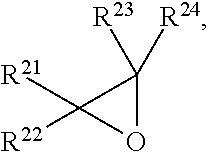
O1C([R24])([R23])C1([R21])[R22]
